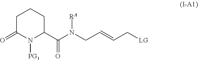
C1C(=O)N([PG1])C(C(N(CC=CC[LG])[RA])=O)CC1
